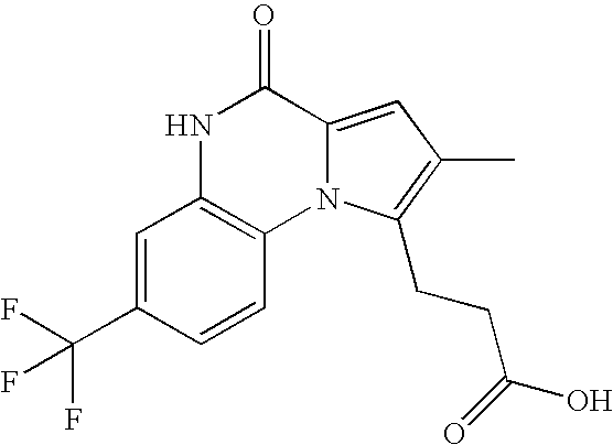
N1C2=C(N3C(=CC(C)=C3CCC(=O)O)C1=O)C=CC(C(F)(F)F)=C2
